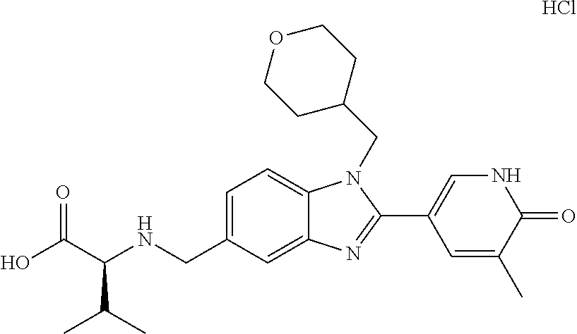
C1=C(CNC(C(O)=O)C(C)C)C=C2C(=C1)N(CC1CCOCC1)C(C1=CNC(=O)C(C)=C1)=N2.Cl
